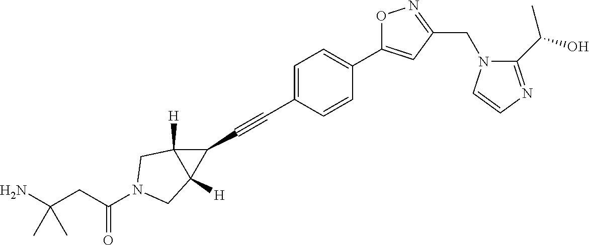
C1=C(C#CC2C3([H])C2([H])CN(C(CC(N)(C)C)=O)C3)C=CC(C2=CC(CN3C(C(O)C)=NC=C3)=NO2)=C1
